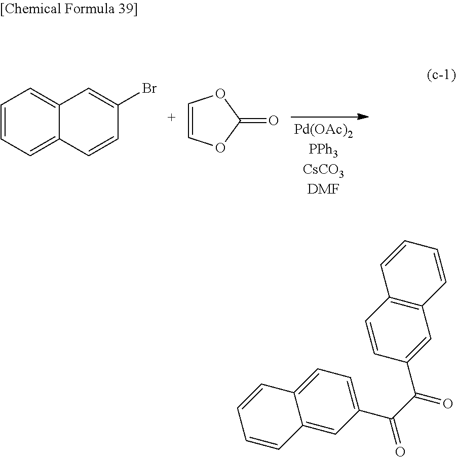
C1=CC=C2C(=C1)C=C(Br)C=C2.C1=COC(=O)O1.C1=CC=CC2=CC(C(C(C3=CC4=C(C=C3)C=CC=C4)=O)=O)=CC=C12
